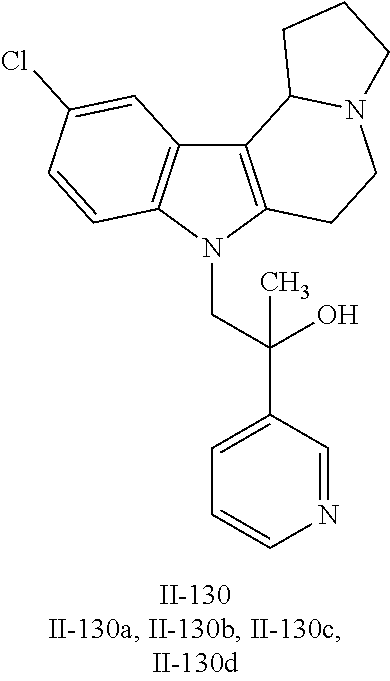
C12=C(N(CC(C3=CC=CN=C3)(O)C)C3=C1C=C(Cl)C=C3)CCN1C2CCC1
